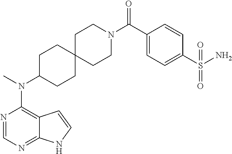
N1=CN=C2C(=C1N(C)C1CCC3(CC1)CCN(C(C1=CC=C(S(N)(=O)=O)C=C1)=O)CC3)C=CN2
